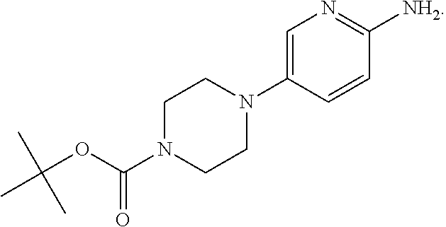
C1=C(N2CCN(C(OC(C)(C)C)=O)CC2)C=CC([NH2])=N1
